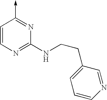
C1=CN=C(NCCC2=CC=CN=C2)N=C1->C
